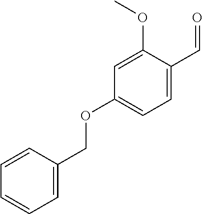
C1=CC(COC2=CC=C(C=O)C(OC)=C2)=CC=C1
